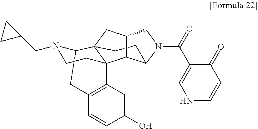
C1(C(N2CC3CC45CCC2C3C42C3=C(C=CC(O)=C3)CC5N(CC3CC3)CC2)=O)=CNC=CC1=O
